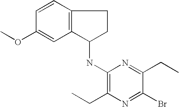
C1=CC2=C(C=C1OC)C(NC1=C(CC)N=C(Br)C(CC)=N1)CC2
